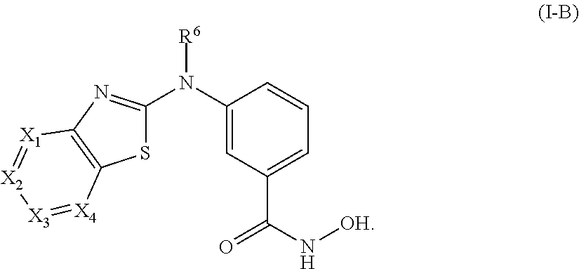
S1C(N(C2=CC(C(N[OH])=O)=CC=C2)[R6])=NC2=C1[X4]=[X3][X2]=[X1]2
